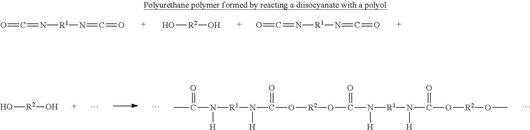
O=C=N[R1]N=C=O.O[R2]O.O=C=N[R1]N=C=O.CC(N([R1]N(C(O[R2]OC(N([R1]N([H])C(O[R2]OC)=O)[H])=O)=O)[H])[H])=O.O[R2]O
